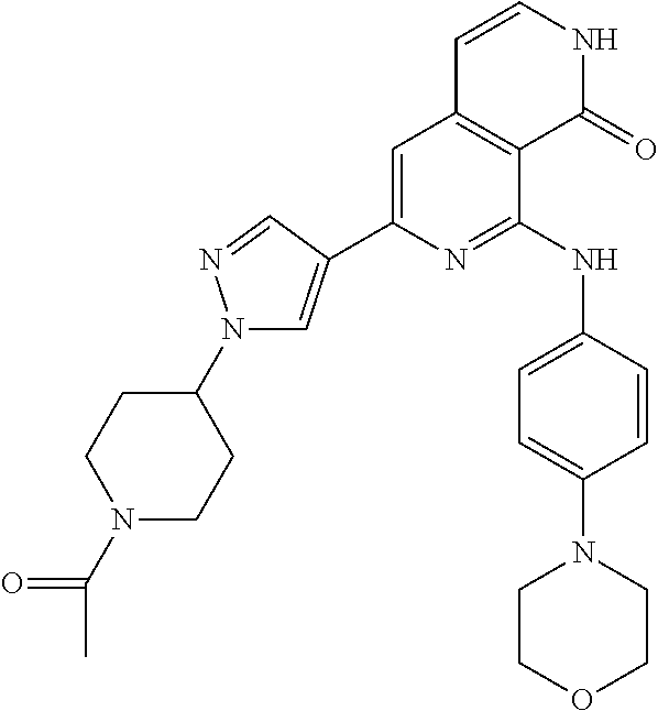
C1=C(C2=CN(C3CCN(C(C)=O)CC3)N=C2)N=C(NC2=CC=C(N3CCOCC3)C=C2)C2=C1C=CNC2=O
